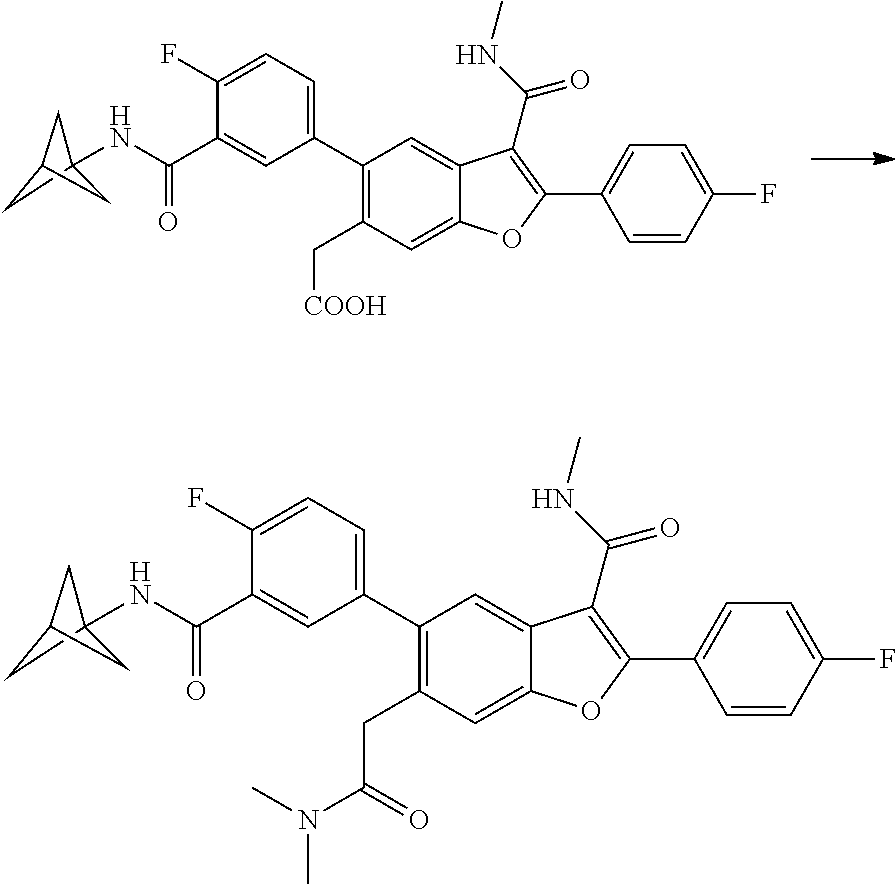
C1(C2=CC=C(F)C(C(=O)NC34CC(C3)C4)=C2)=C(C[COOH])C=C2C(=C1)C(C(=O)NC)=C(C1=CC=C(F)C=C1)O2.C1(C2=CC=C(F)C(C(=O)NC34CC(C3)C4)=C2)=C(CC(=O)N(C)C)C=C2C(=C1)C(C(=O)NC)=C(C1=CC=C(F)C=C1)O2
